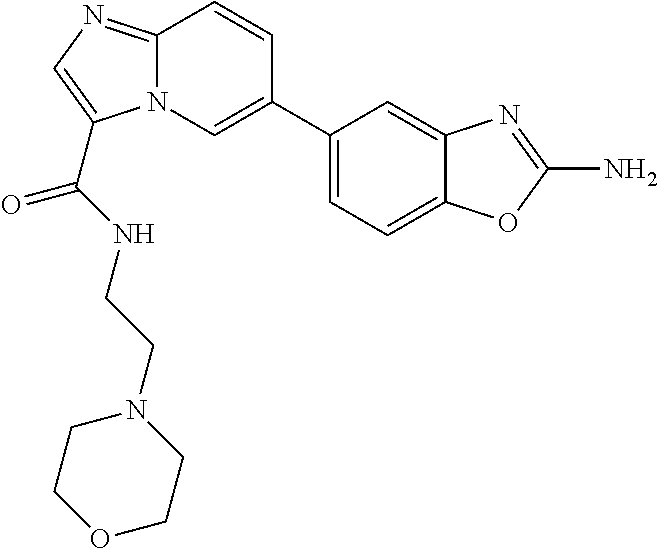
C12=NC=C(C(=O)NCCN3CCOCC3)N1C=C(C1=CC=C3C(=C1)N=C(N)O3)C=C2
